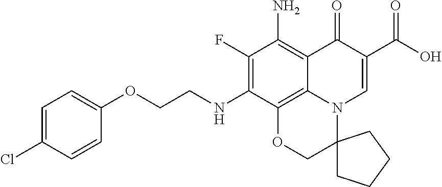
C1(F)=C(NCCOC2=CC=C(Cl)C=C2)C2=C3C(=C1N)C(=O)C(C(=O)O)=CN3C1(CO2)CCCC1
